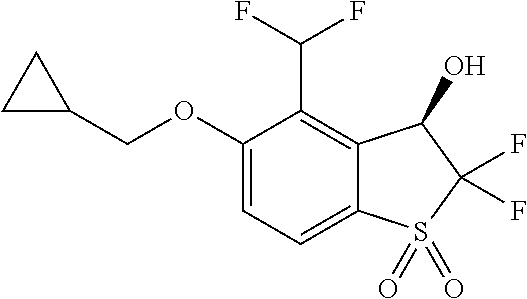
C(C1CC1)OC1=CC=C2C(=C1C(F)F)C(O)C(F)(F)S2(=O)=O
